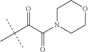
C1N(C(C(C(C)(C)C)=O)=O)CCOC1
